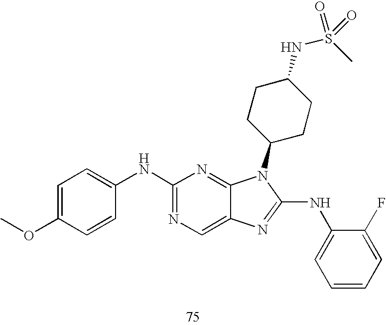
C1=C(OC)C=CC(NC2=NC=C3C(=N2)N(C2CCC(NS(C)(=O)=O)CC2)C(NC2=CC=CC=C2F)=N3)=C1
